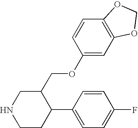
C1CC(C2=CC=C(F)C=C2)C(COC2=CC3=C(C=C2)OCO3)CN1
